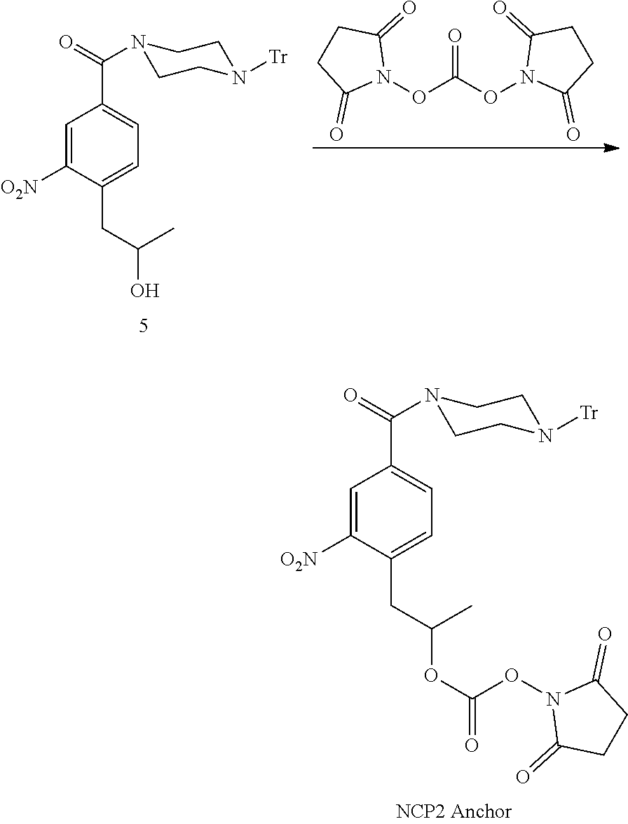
N1(OC(ON2C(=O)CCC2=O)=O)C(=O)CCC1=O.C1=C([O2N])C(CC(O)C)=CC=C1C(=O)N1CCN([Tr])CC1.C1=C([O2N])C(CC(OC(=O)ON2C(=O)CCC2=O)C)=CC=C1C(=O)N1CCN([Tr])CC1
